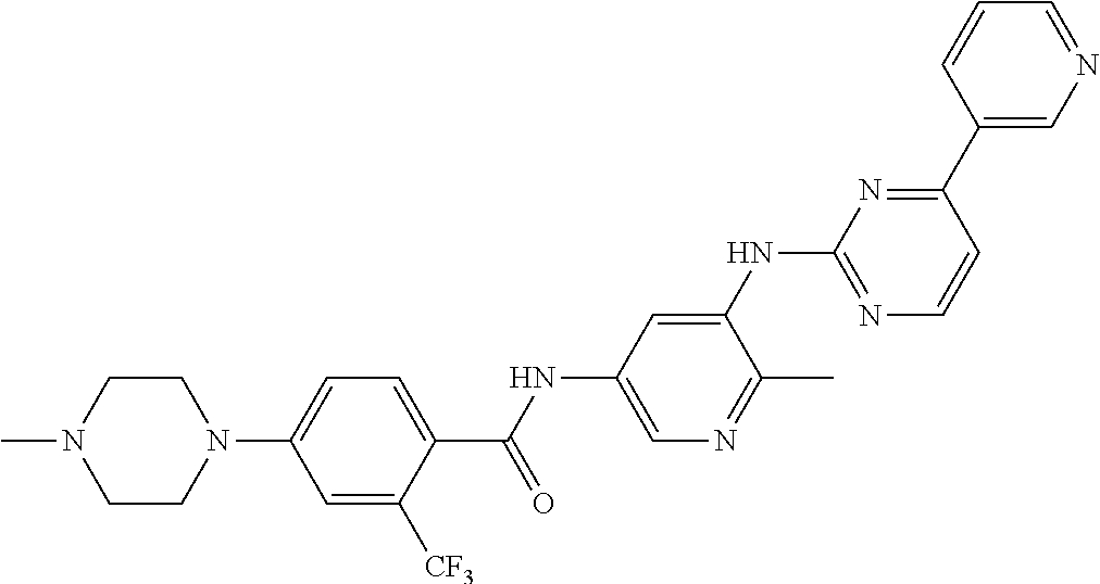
C1=C([CF3])C(C(NC2=CN=C(C)C(NC3=NC=CC(C4=CN=CC=C4)=N3)=C2)=O)=CC=C1N1CCN(C)CC1
